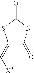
C1(=C[X9])C(=O)NC(=O)S1
